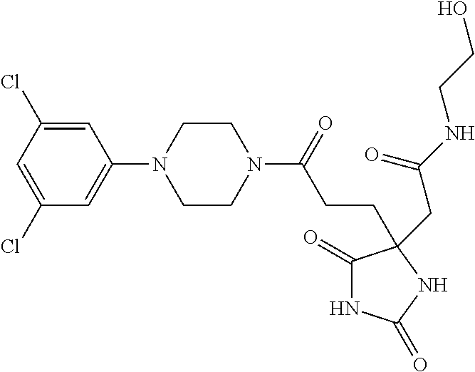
C1(=O)NC(=O)NC1(CC(=O)NCCO)CCC(=O)N1CCN(C2=CC(Cl)=CC(Cl)=C2)CC1
